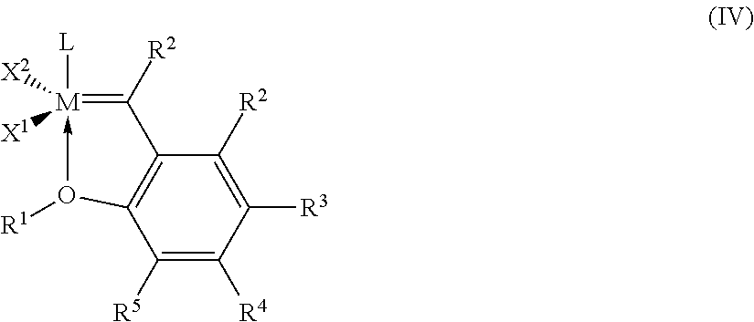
[L][M]1([X1])([X2])-O([R1])C2=C(C([R2])=C([R3])C([R4])=C2[R5])C=1[R2]
